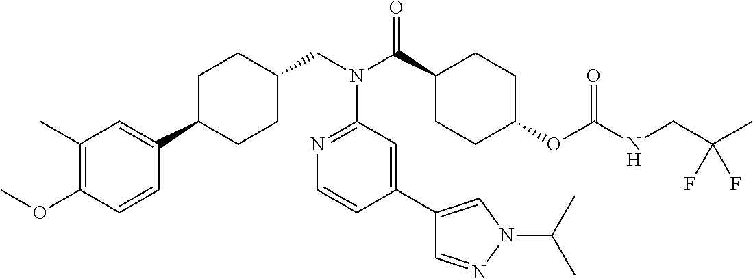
C1(C)=C(OC)C=CC(C2CCC(CN(C(C3CCC(OC(NCC(C)(F)F)=O)CC3)=O)C3=NC=CC(C4=CN(C(C)C)N=C4)=C3)CC2)=C1
